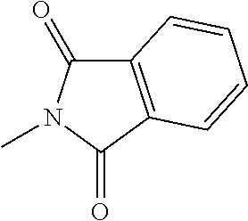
C12=C(C(=O)N(C)C1=O)C=CC=C2
